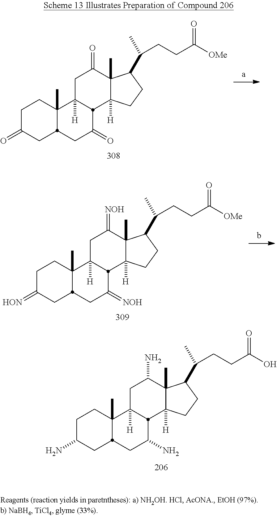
C1C(=O)CC2C(C)(C1)C1([H])CC(=O)C3(C)C([H])(CCC3C(C)CCC([OMe])=O)C1C(=O)C2.C1C(=[HON])CC2C(C)(C1)C1([H])CC(=[NOH])C3(C)C([H])(CCC3C(C)CCC([OMe])=O)C1C(=[NOH])C2.C1C(N)CC2C(C)(C1)C1([H])CC(N)C3(C)C([H])(CCC3C(C)CCC(O)=O)C1C(N)C2
